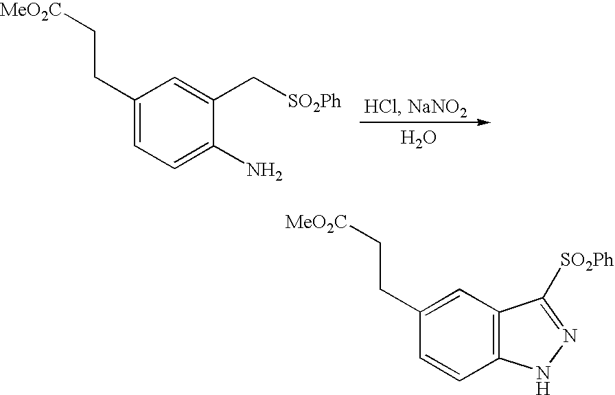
O.C1(CC[MeO2C])=CC=C(N)C(C[SO2Ph])=C1.C1(CC[MeO2C])=CC2=C(C=C1)NN=C2[SO2Ph]
